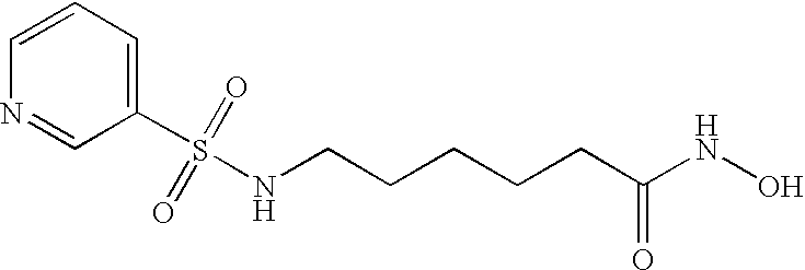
S(NCCCCCC(NO)=O)(C1=CC=CN=C1)(=O)=O
